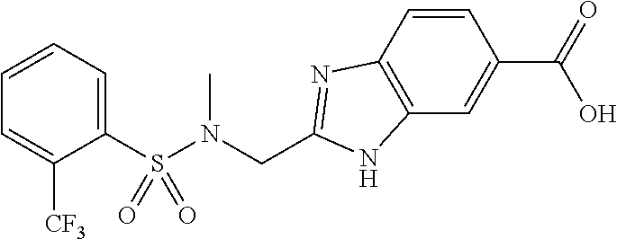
C1(S(N(CC2=NC3=C(N2)C=C(C(O)=O)C=C3)C)(=O)=O)=CC=CC=C1[CF3]
